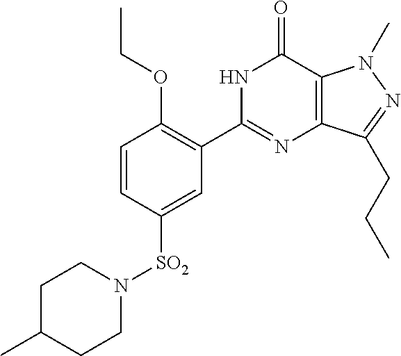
C1=CC([SO2]N2CCC(C)CC2)=CC(C2=NC3=C(C(=O)N2)N(C)N=C3CCC)=C1OCC
